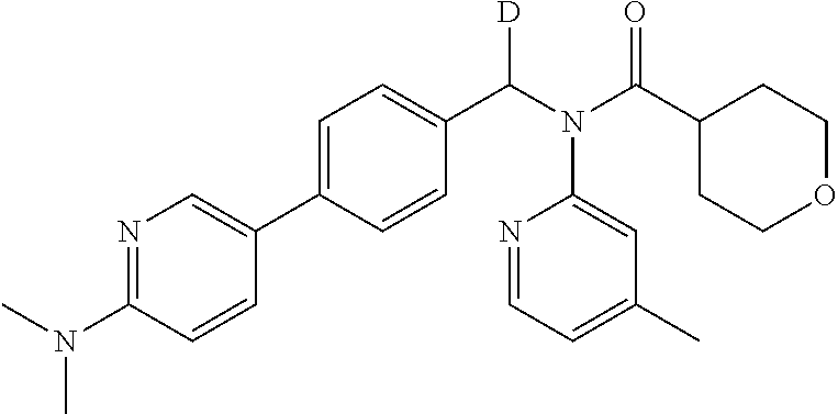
N1=C(N(C)C)C=CC(C2=CC=C(C(N(C(C3CCOCC3)=O)C3=CC(C)=CC=N3)[D])C=C2)=C1
